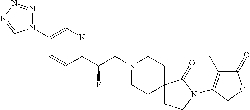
N1(C2=CN=C(C(CN3CCC4(CC3)CCN(C3=C(C)C(=O)OC3)C4=O)F)C=C2)N=NN=C1
